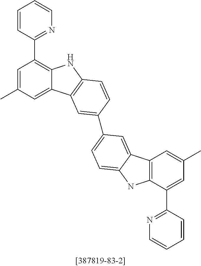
C1=C(C)C=C2C(=C1C1=NC=CC=C1)NC1=C2C=C(C2=CC=C3C(=C2)C2=C(C(C4=NC=CC=C4)=CC(C)=C2)N3)C=C1
